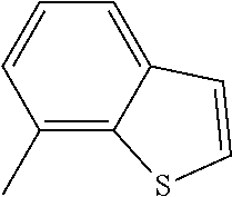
C1(C)=C2C(=CC=C1)C=CS2
